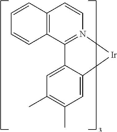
C12=N(C=CC3=C1C=CC=C3)[Ir]C1=CC(C)=C(C)C=C21
